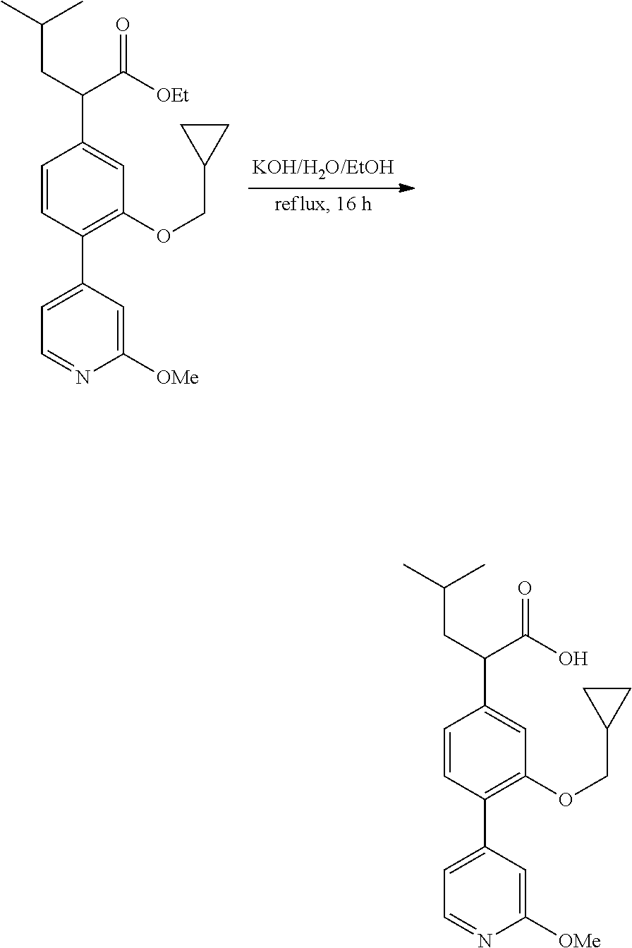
CC(C)CC(C(=O)[OEt])C1=CC(OCC2CC2)=C(C2=CC=NC([OMe])=C2)C=C1.CC(C)CC(C(=O)O)C1=CC(OCC2CC2)=C(C2=CC=NC([OMe])=C2)C=C1
